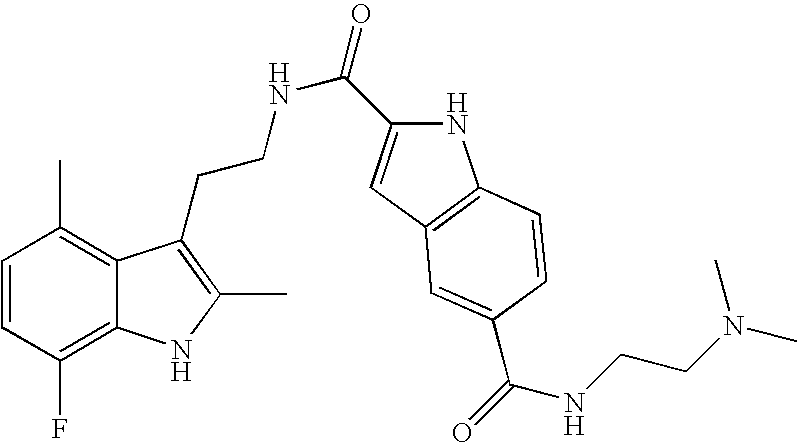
C1=CC(F)=C2C(=C1C)C(CCNC(=O)C1=CC3=C(N1)C=CC(C(=O)NCCN(C)C)=C3)=C(C)N2
